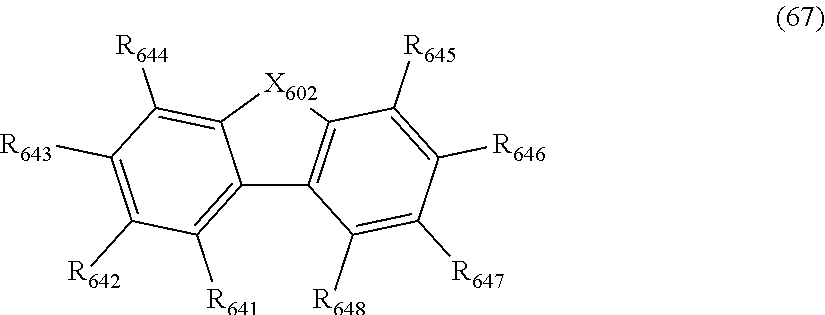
C12=C([R641])C([R642])=C([R643])C([R644])=C1[X602]C1=C2C([R648])=C([R647])C([R646])=C1[R645]
